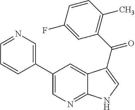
C1(C2=CN=C3C(=C2)C(C(C2=C(C)C=CC(F)=C2)=O)=CN3)=CN=CC=C1
